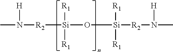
CN([H])[R2][Si]([R1])([R1])O[Si]([R1])([R1])[R2]N([H])C
